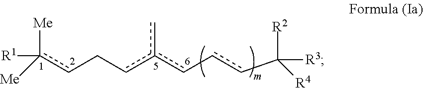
[Me]c(cCcc(c-ccC([R4])([R3])[R2])c)([Me])[R1]
